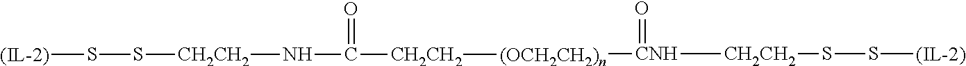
[CNH]([CH2CH2]SS[(IL-2)])([(OCH2CH2)n][CH2CH2]C(N[CH2CH2]SS[(IL-2)])=O)=O
